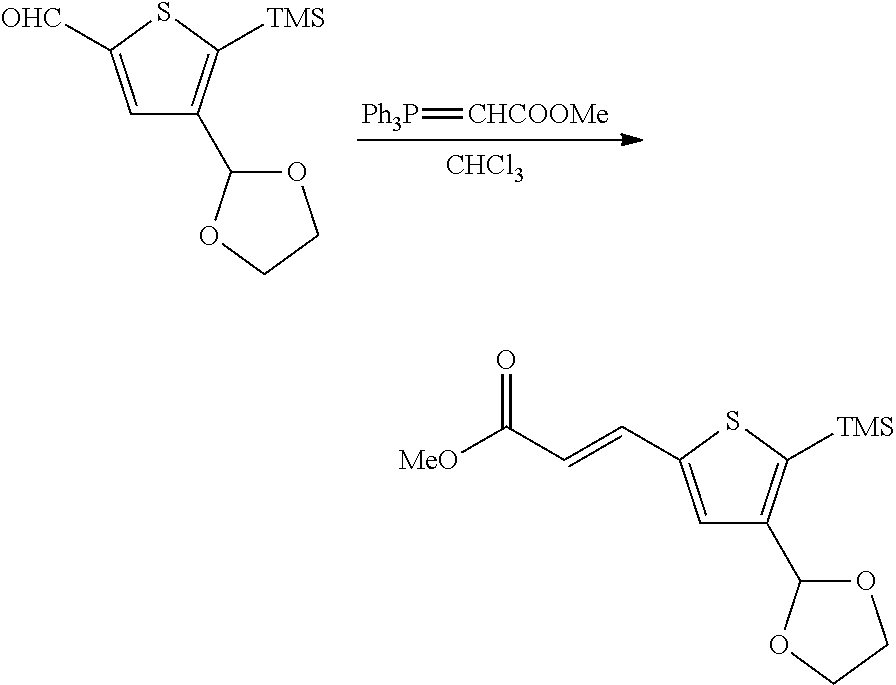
[Ph3P]=[CHCOOMe].[CHCl3].C1=C([OHC])SC([TMS])=C1C1OCCO1.C1=C(C=CC([MeO])=O)SC([TMS])=C1C1OCCO1
